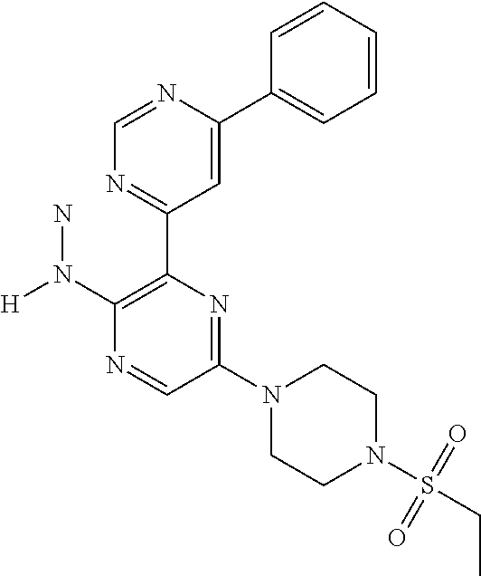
C1(N([H])N)=C(C2=NC=NC(C3=CC=CC=C3)=C2)N=C(N2CCN(S(CC)(=O)=O)CC2)C=N1
